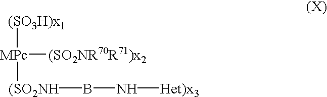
[MPc]([(SO2NR70R71)x2])([(SO3H)x1])[(SO2NH]BN[Het)x3]
